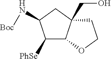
C1([PhSe])C2C(CO)(CC1N[Boc])CCO2
